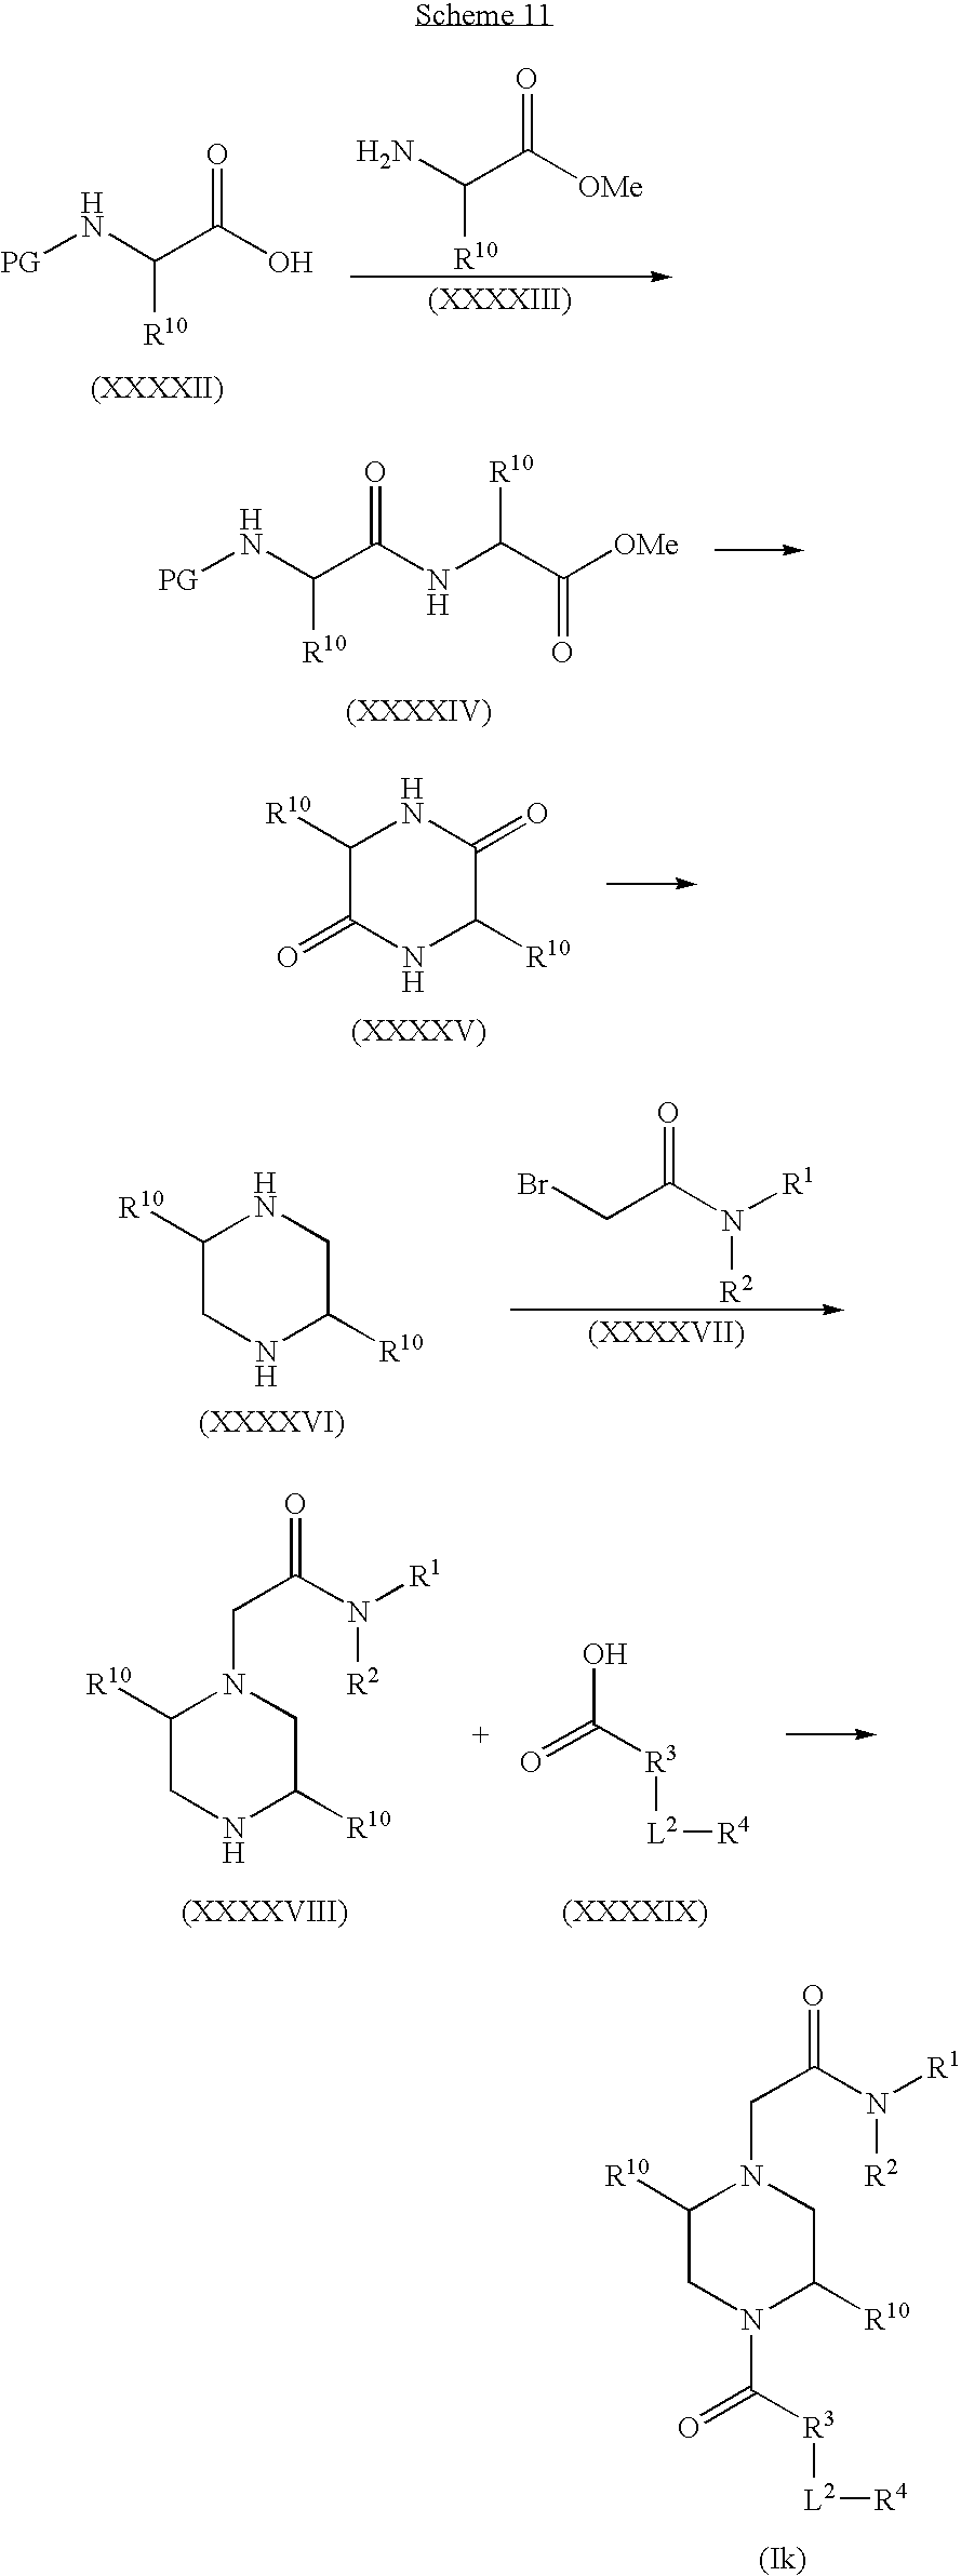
[PG]NC(C(O)=O)[R10].NC(C([OMe])=O)[R10].[PG]NC(C(=O)NC(C([OMe])=O)[R10])[R10].C1([R10])C(=O)NC([R10])C(=O)N1.C1([R10])CNC([R10])CN1.BrCC(N([R1])[R2])=O.C1([R10])CNC([R10])CN1CC(=O)N([R2])[R1].O=C([R3][L2][R4])O.C1([R10])CN(C(=O)[R3][L2][R4])C([R10])CN1CC(=O)N([R2])[R1]
